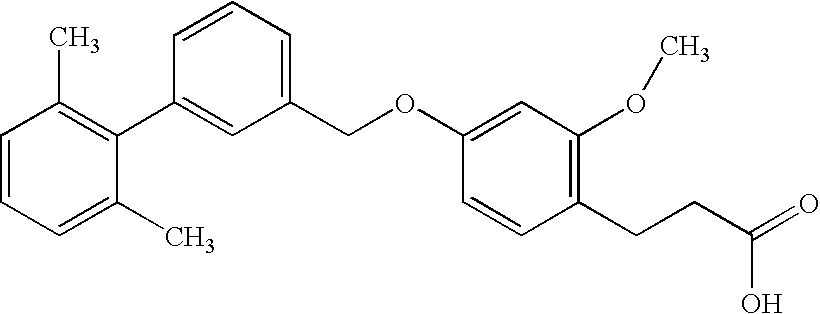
C1=CC=C(C)C(C2=CC(COC3=CC(OC)=C(CCC(=O)O)C=C3)=CC=C2)=C1C
